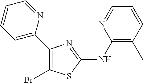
C1(C2=CC=CC=N2)=C(Br)SC(NC2=C(C)C=CC=N2)=N1
